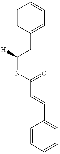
C1=CC(CC(NC(=O)C=CC2=CC=CC=C2)[H])=CC=C1
